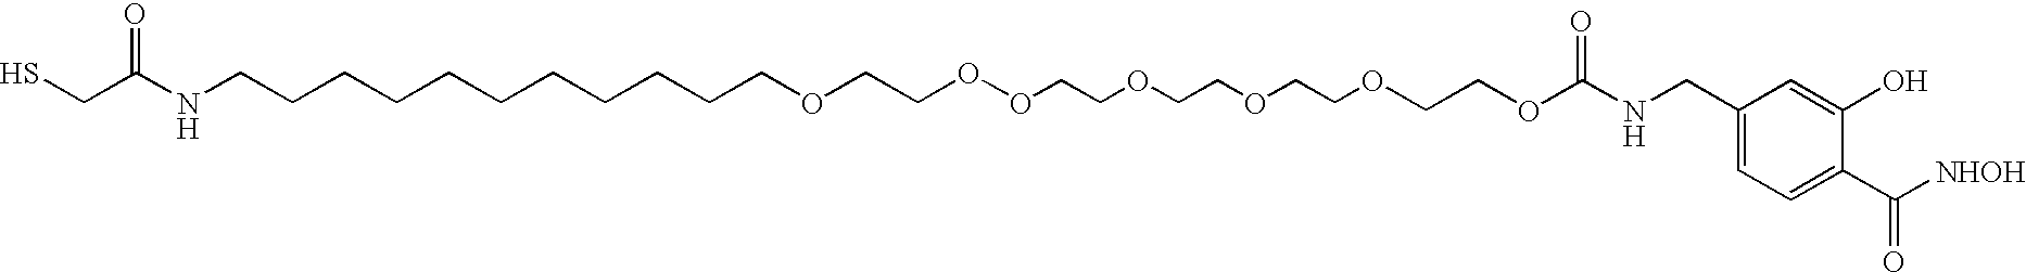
SCC(NCCCCCCCCCCCOCCOOCCOCCOCCOCCOC(NCC1=CC=C(C(=O)[NHOH])C(O)=C1)=O)=O
